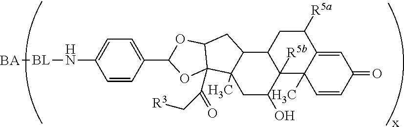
C1=CC(C2OC3CC4C5CC([R5a])C6=CC(=O)C=CC6(C)C5([R5b])C(O)CC4(C)C3(C(=O)C[R3])O2)=CC=C1N[BL][BA]
